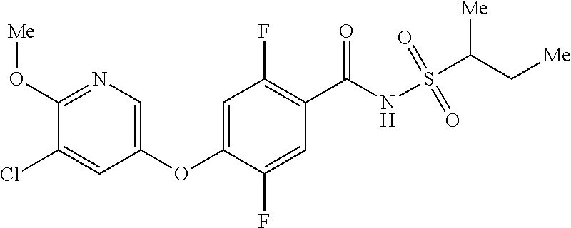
C1(O[Me])=NC=C(OC2=CC(F)=C(C(NS(C(C[Me])[Me])(=O)=O)=O)C=C2F)C=C1Cl
